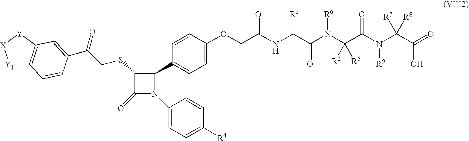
O(CC(NC(C(N(C(C(N([R9])C(C(=O)O)([R7])[R8])=O)([R2])[R5])[R6])=O)[R1])=O)C1=CC=C(C2C(SCC(=O)C3=CC4=C([Y1][X][Y]4)C=C3)C(=O)N2C2=CC=C([R4])C=C2)C=C1
